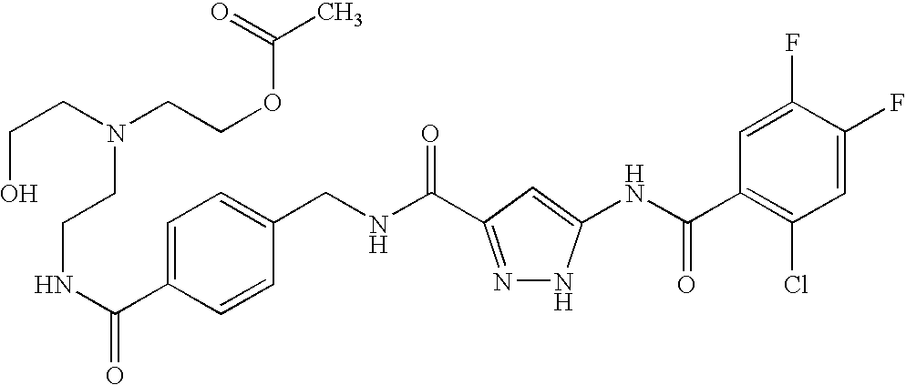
C(NC(=O)C1=NNC(NC(C2=C(Cl)C=C(F)C(F)=C2)=O)=C1)C1=CC=C(C(NCCN(CCOC(C)=O)CCO)=O)C=C1
